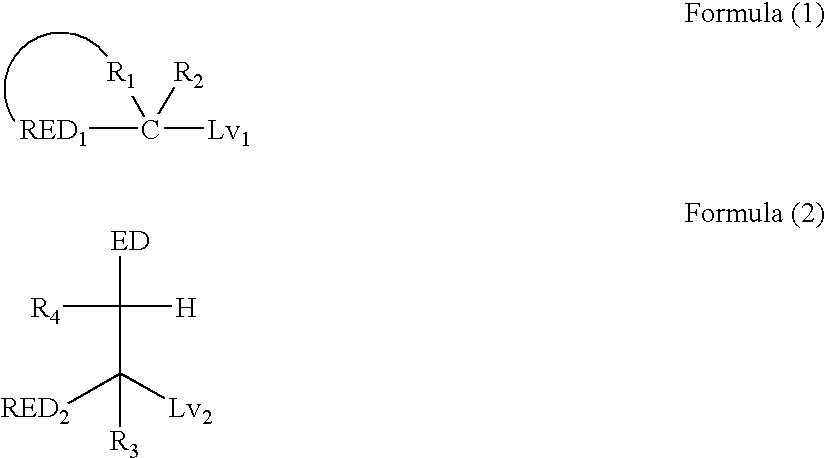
[RED1]C([Lv1])([R2])[R1].[ED]C([H])([R4])C([RED2])([Lv2])[R3]
